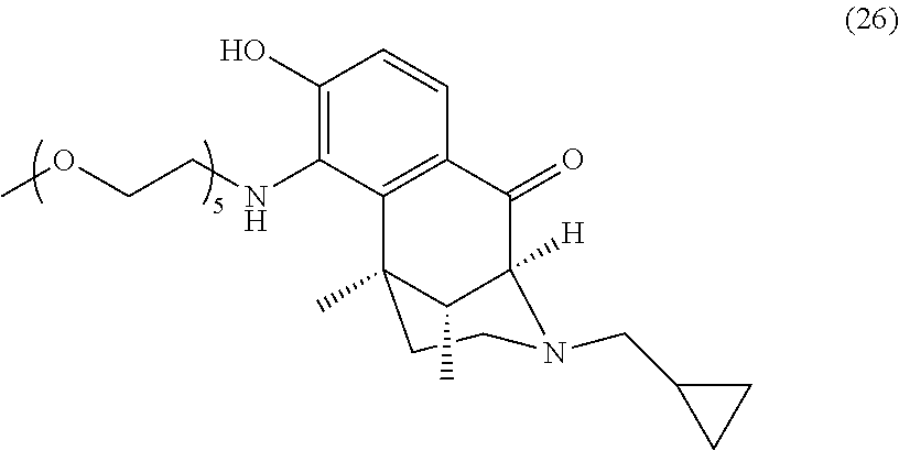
C1(O)=C(NCCOC)C2=C(C=C1)C(=O)C1([H])N(CC3CC3)CCC2(C)C1C
